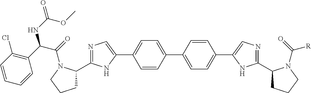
C1=CC(C2=CC=C(C3=CN=C(C4CCCN4C(=O)[R])N3)C=C2)=CC=C1C1=CN=C(C2CCCN2C(=O)C(C2=C(Cl)C=CC=C2)NC(=O)OC)N1
